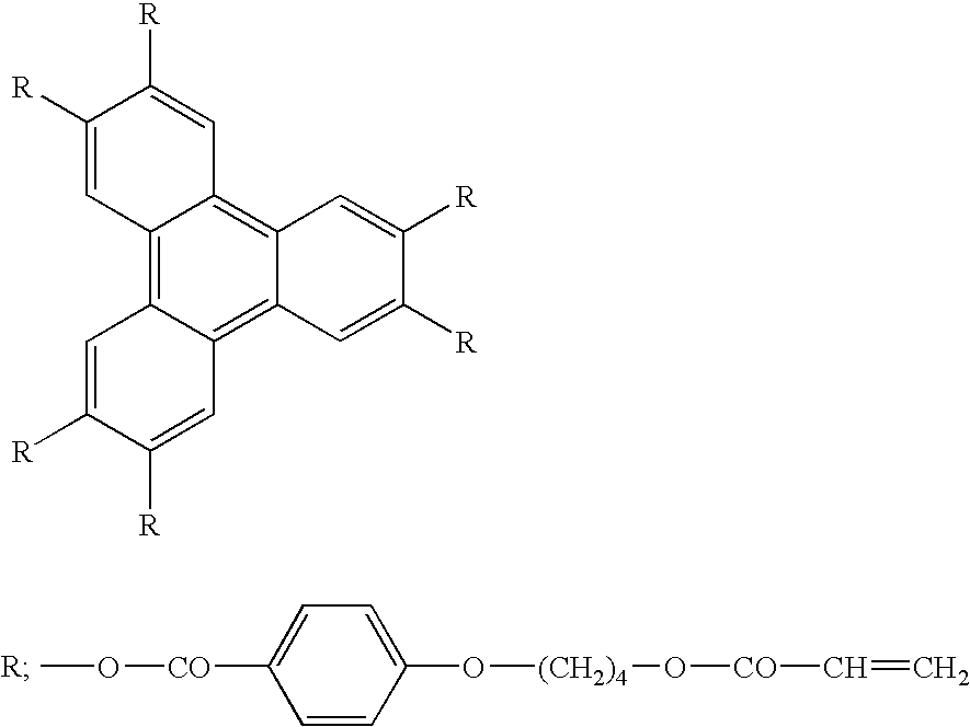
C1([R])=CC2=C3C(=C4C(=C2C=C1[R])C=C([R])C([R])=C4)C=C([R])C([R])=C3.CO[CO]C1=CC=C(O[(CH2)4]O[CO]C=C)C=C1
